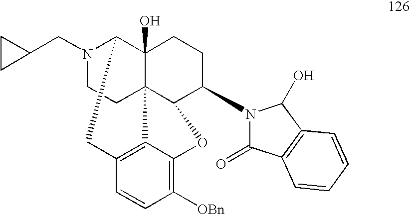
N1(CC2CC2)CCC23C4(O)C1CC1=C2C(=C([OBn])C=C1)OC3C(N1C(=O)C2=C(C1O)C=CC=C2)CC4
